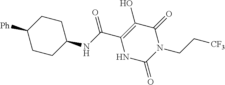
C(C1=C(O)C(=O)N(CC[CF3])C(=O)N1)(=O)NC1CCC([Ph])CC1
